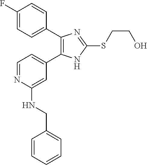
C1=C(C2=C(C3=CC=C(F)C=C3)N=C(SCCO)N2)C=C(NCC2=CC=CC=C2)N=C1
